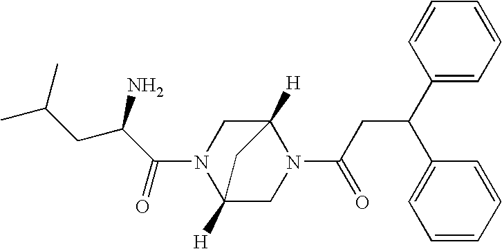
C1=CC(C(C2=CC=CC=C2)CC(=O)N2C3([H])CN(C(=O)C(CC(C)C)N)C([H])(C2)C3)=CC=C1
